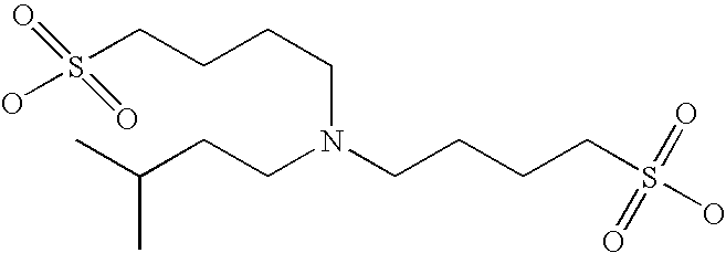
C(CCN(CCC(C)C)CCCCS(O)(=O)=O)CS(O)(=O)=O
